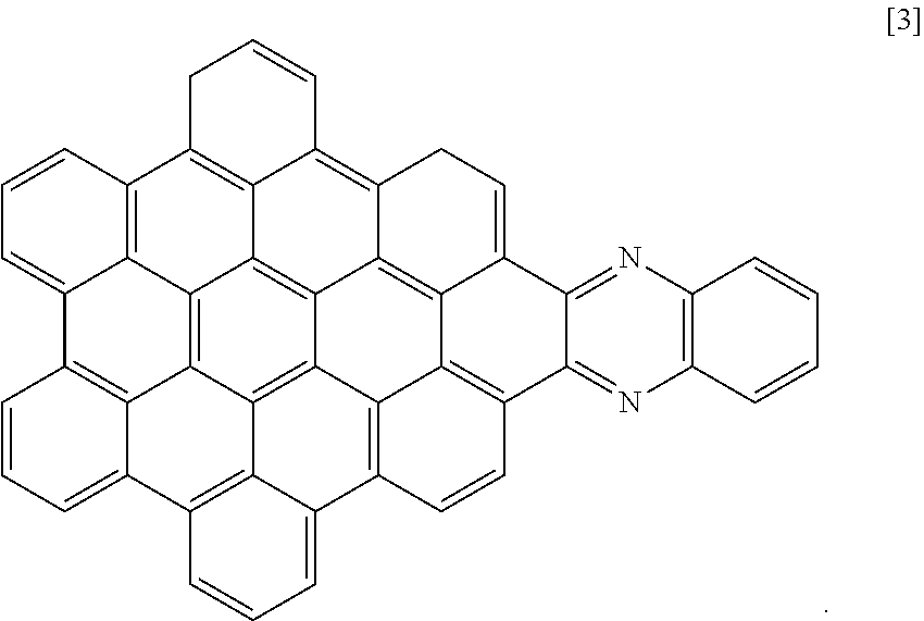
C1C2=C3C(=C4C5=C6C(=CC4)C4=NC7=C(N=C4C4=C6C6=C(C8=CC=CC9=C8C8=C6C5=C3C3=C8C5=C(C6=CC=CC2=C36)C=CC=C59)C=C4)C=CC=C7)C=C1
